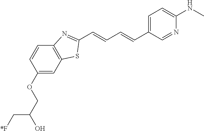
C(C(COC1=CC2=C(C=C1)N=C(C=CC=CC1=CC=C(NC)N=C1)S2)O)[*F]
